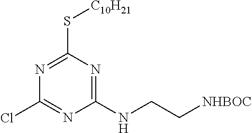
N1=C(S[C10H21])N=C(NCC[NHBOC])N=C1Cl
